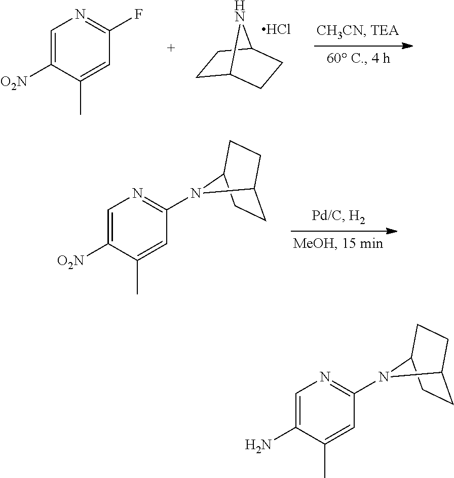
C1=C([O2N])C(C)=CC(F)=N1.C1C2CCC(C1)N2.Cl.C1=C([O2N])C(C)=CC(N2C3CCC2CC3)=N1.C1=C(N)C(C)=CC(N2C3CCC2CC3)=N1
